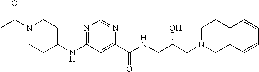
N1=C(NC2CCN(C(C)=O)CC2)C=C(C(=O)NCC(CN2CC3=C(CC2)C=CC=C3)O)N=C1
